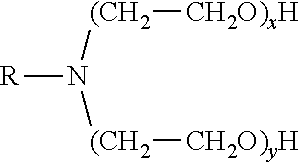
[R]N([(CH2][CH2O)xH])[(CH2][CH2O)yH]
